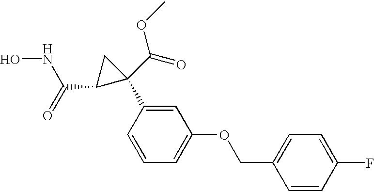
ONC(C1C(C(=O)OC)(C2=CC(OCC3=CC=C(F)C=C3)=CC=C2)C1)=O
